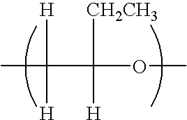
CC([H])([H])C([CH2CH3])([H])OC
